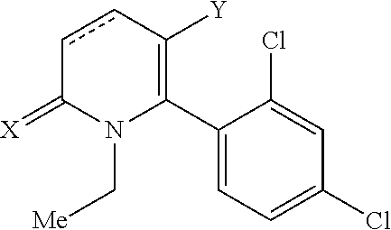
C1(C2=C([Y])ccC(=[X])N2C[Me])=CC=C(Cl)C=C1Cl
